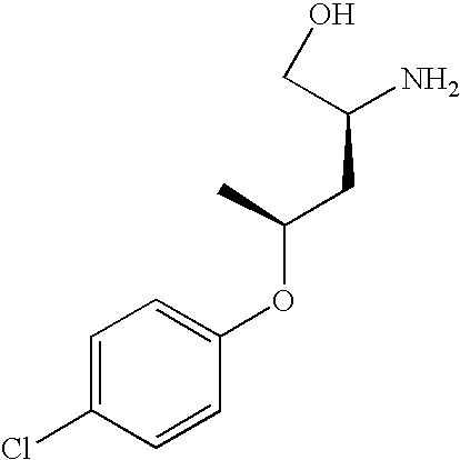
NC(CO)CC(OC1=CC=C(Cl)C=C1)C
